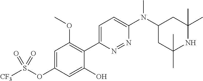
C1=C(OS([CF3])(=O)=O)C=C(O)C(C2=CC=C(N(C3CC(C)(C)NC(C)(C)C3)C)N=N2)=C1OC
